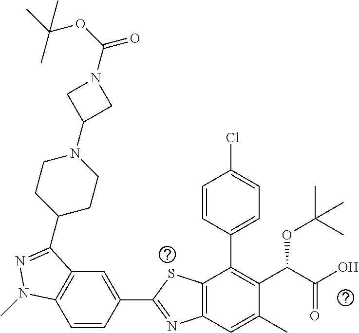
C1=CC(C2=NC3=C(S2)C(C2=CC=C(Cl)C=C2)=C(C(C(O)=O)OC(C)(C)C)C(C)=C3)=CC2=C1N(C)N=C2C1CCN(C2CN(C(=O)OC(C)(C)C)C2)CC1
